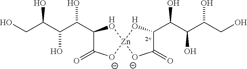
C1(C(C(C(CO)O)O)O)C(=O)[O-][Zn]2([HO]1)[HO]C(C(C(C(CO)O)O)O)C(=O)[O-]2
